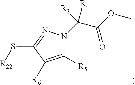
C1([R5])=C([R6])C(S[R22])=NN1C(C(OC)=O)([R3])[R4]
